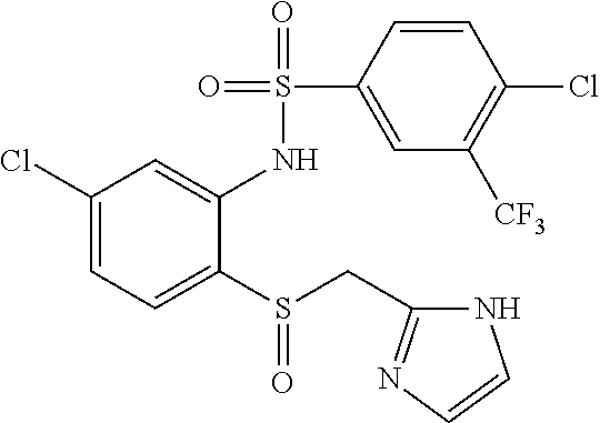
C1(Cl)=CC=C(S(CC2=NC=CN2)=O)C(NS(=O)(=O)C2=CC([CF3])=C(Cl)C=C2)=C1
